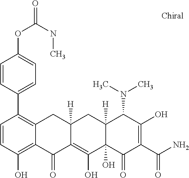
C1=CC(O)=C2C(=C1C1=CC=C(OC(NC)=O)C=C1)CC1([H])C(=C(O)C3(O)C([H])(C1)C(N(C)C)C(O)=C(C(N)=O)C3=O)C2=O
